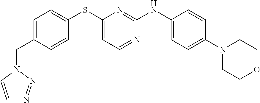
C1=C(CN2C=CN=N2)C=CC(SC2=CC=NC(NC3=CC=C(N4CCOCC4)C=C3)=N2)=C1
